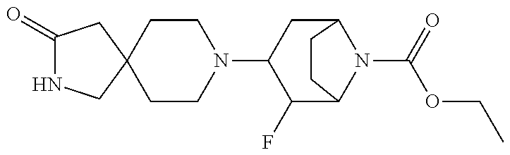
C1(=O)NCC2(C1)CCN(C1C(F)C3N(C(=O)OCC)C(C1)CC3)CC2
